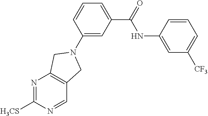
C1=CC(NC(=O)C2=CC=CC(N3CC4=C(N=C([H3CS])N=C4)C3)=C2)=CC([CF3])=C1
